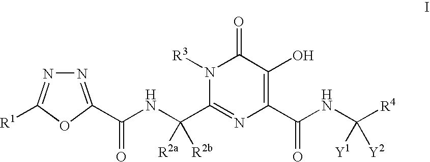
N1=C(C(NC(C2=NC(C(NC([R4])([Y1])[Y2])=O)=C(O)C(=O)N2[R3])([R2a])[R2b])=O)OC([R1])=N1
